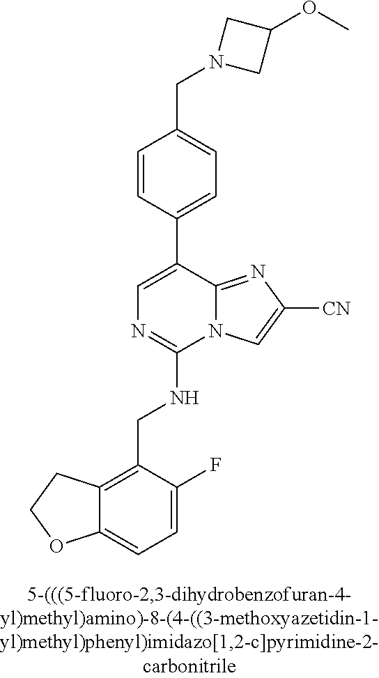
C12=CC=C(F)C(CNC3=NC=C(C4=CC=C(CN5CC(OC)C5)C=C4)C4=NC([CN])=CN34)=C1CCO2
